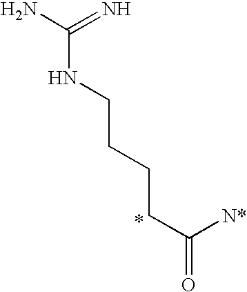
C(CCC(=O)[N*])CNC(N)=N
